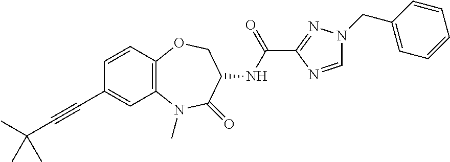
C(#CC(C)(C)C)C1=CC2=C(C=C1)OCC(NC(=O)C1=NN(CC3=CC=CC=C3)C=N1)C(=O)N2C
